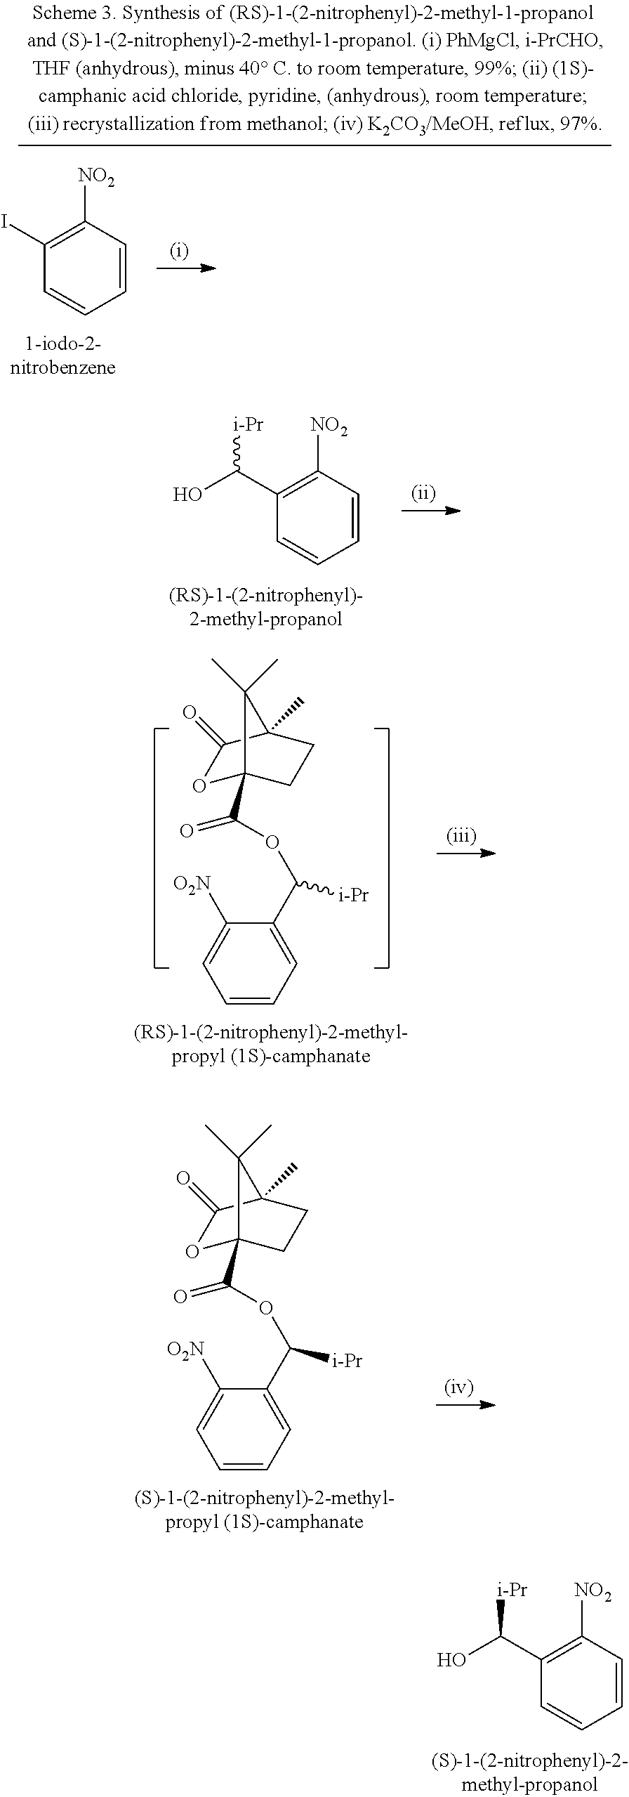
C1(C(O)[i-Pr])=C([NO2])C=CC=C1.C1(C(O)[i-Pr])=C([NO2])C=CC=C1.C1=CC=C(C(OC(=O)C23OC(=O)C(C)(CC2)C3(C)C)[i-Pr])C([O2N])=C1.C1=CC=C(C(OC(=O)C23OC(=O)C(C)(CC2)C3(C)C)[i-Pr])C([O2N])=C1.C1(I)=C([NO2])C=CC=C1
